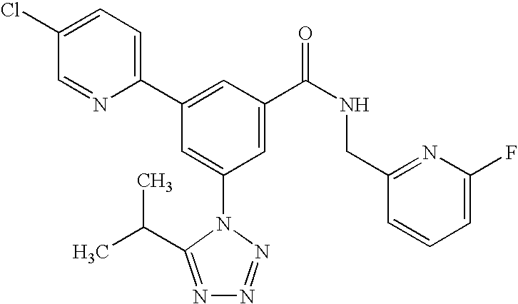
C1(C2=CC(C(NCC3=NC(F)=CC=C3)=O)=CC(N3C(C(C)C)=NN=N3)=C2)=CC=C(Cl)C=N1
